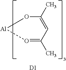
C1(C)=CC(C)=O[Al]O1.[D1]
